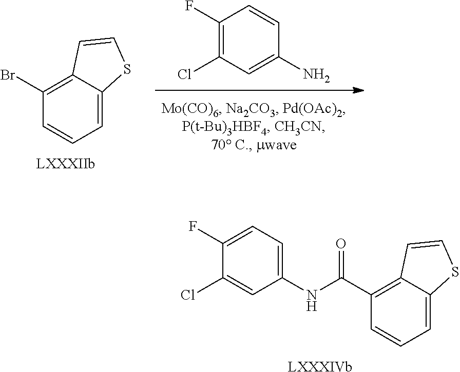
C1(F)=C(Cl)C=C(N)C=C1.BrC1=C2C(=CC=C1)SC=C2.[LXXXIIb].C(C1=C2C(=CC=C1)SC=C2)(NC1=CC=C(F)C(Cl)=C1)=O.[LXXXIVb]
